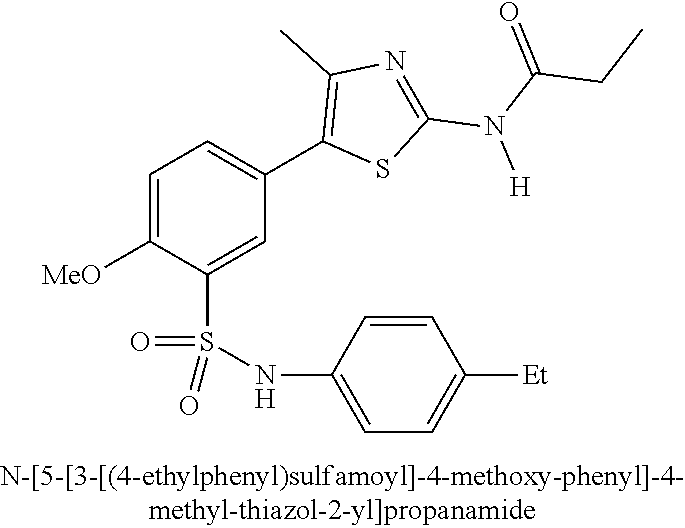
C1=C([OMe])C(S(NC2=CC=C([Et])C=C2)(=O)=O)=CC(C2=C(C)N=C(N(C(=O)CC)[H])S2)=C1
